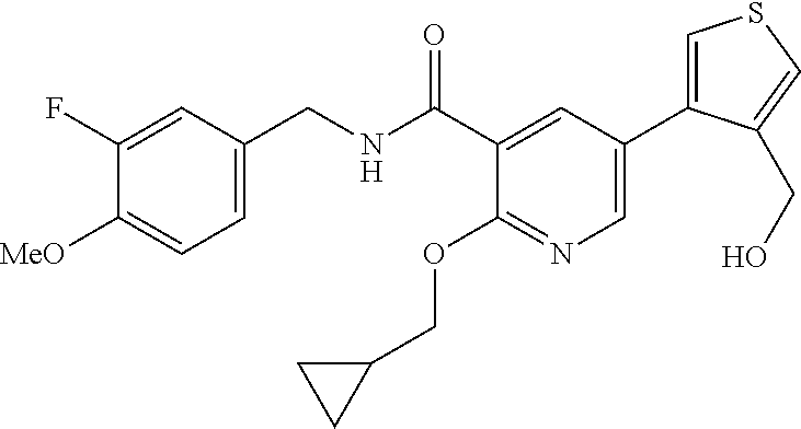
C1=C(CNC(C2=CC(C3=CSC=C3CO)=CN=C2OCC2CC2)=O)C=C(F)C([MeO])=C1
